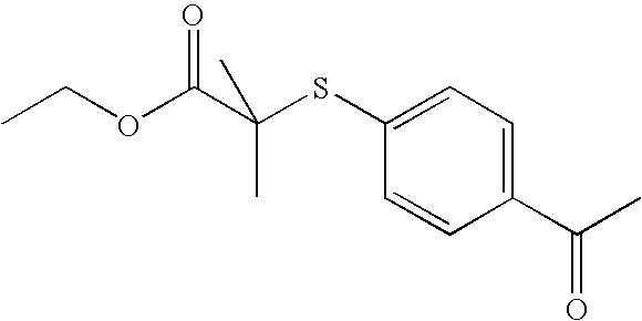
CCOC(C(SC1=CC=C(C(C)=O)C=C1)(C)C)=O
